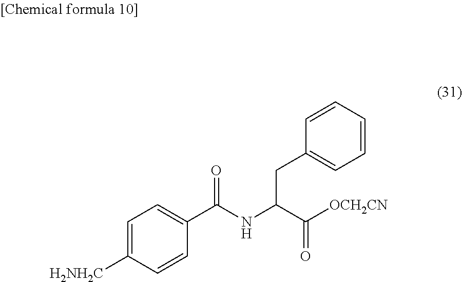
C1=C([H2NH2C])C=CC(C(NC(C([OCH2CN])=O)CC2=CC=CC=C2)=O)=C1
